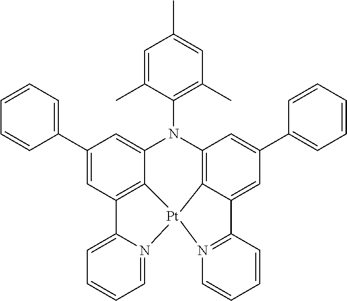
C1(C2=CC=CC=C2)=CC2=C3C(=C1)N(C1=C(C)C=C(C)C=C1C)C1=C4C(=CC(C5=CC=CC=C5)=C1)C1=N([Pt]34N3=CC=CC=C23)C=CC=C1
